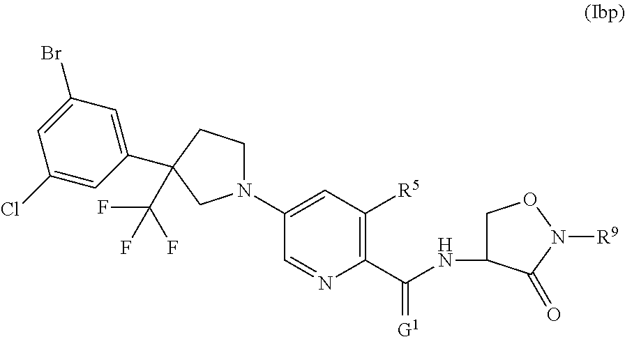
C(NC1CON([R9])C1=O)(C1=C([R5])C=C(N2CCC(C3=CC(Br)=CC(Cl)=C3)(C(F)(F)F)C2)C=N1)=[G1]
